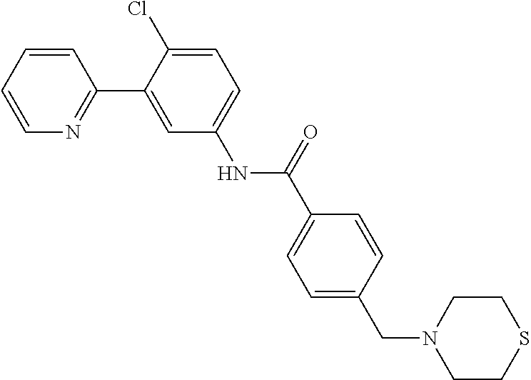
C1=CN=C(C2=CC(NC(C3=CC=C(CN4CCSCC4)C=C3)=O)=CC=C2Cl)C=C1
